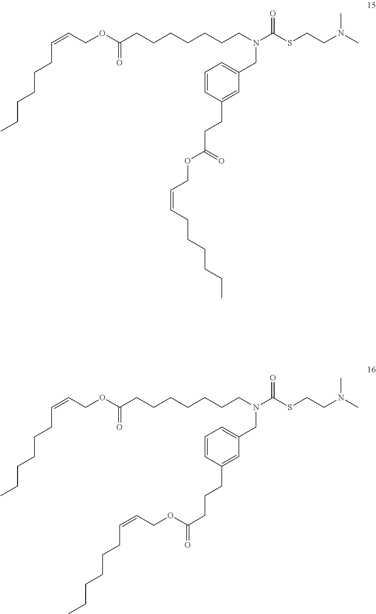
CCCCCCC=CCOC(CCCCCCCN(C(SCCN(C)C)=O)CC1=CC=CC(CCC(OCC=CCCCCCC)=O)=C1)=O.CCCCCCC=CCOC(CCCCCCCN(C(SCCN(C)C)=O)CC1=CC=CC(CCCC(=O)OCC=CCCCCCC)=C1)=O
